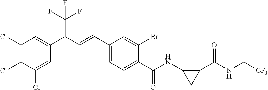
C1(Cl)=C(Cl)C(Cl)=CC(C(C=CC2=CC=C(C(=O)NC3CC3C(NC[CF3])=O)C(Br)=C2)C(F)(F)F)=C1
